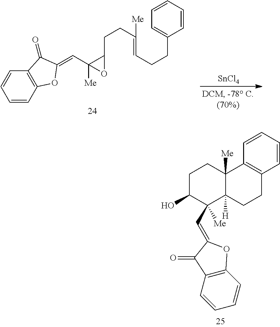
C(C1C([Me])(C=C2OC3=C(C=CC=C3)C2=O)O1)CC(=CCCC1=CC=CC=C1)[Me].[SnCl4].C1C(O)C(C=C2OC3=C(C=CC=C3)C2=O)([Me])C2([H])C([Me])(C1)C1=C(CC2)C=CC=C1
